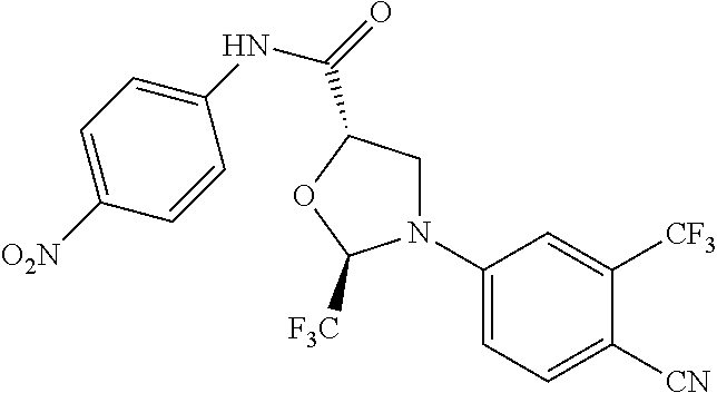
N1(C2=CC=C([CN])C([CF3])=C2)CC(C(NC2=CC=C([O2N])C=C2)=O)OC1[F3C]
